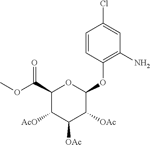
C1=CC(OC2OC(C(OC)=O)C([AcO])C([OAc])C2[OAc])=C(N)C=C1Cl
